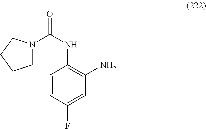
C1=CC(F)=CC(N)=C1NC(N1CCCC1)=O
